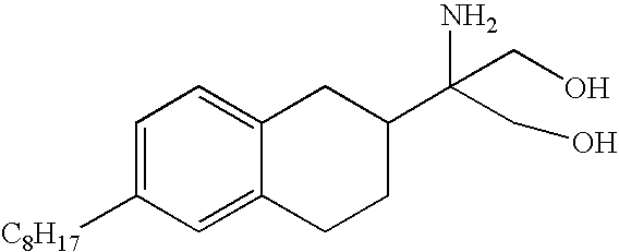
C1=C([C8H17])C=C2C(=C1)CC(C(N)(CO)CO)CC2
